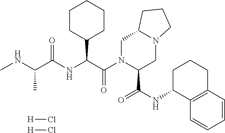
C1(C(C(N2C(C(NC3C4=C(CCC3)C=CC=C4)=O)CN3C(C2)CCC3)=O)NC(C(NC)C)=O)CCCCC1.[H]Cl.[H]Cl
